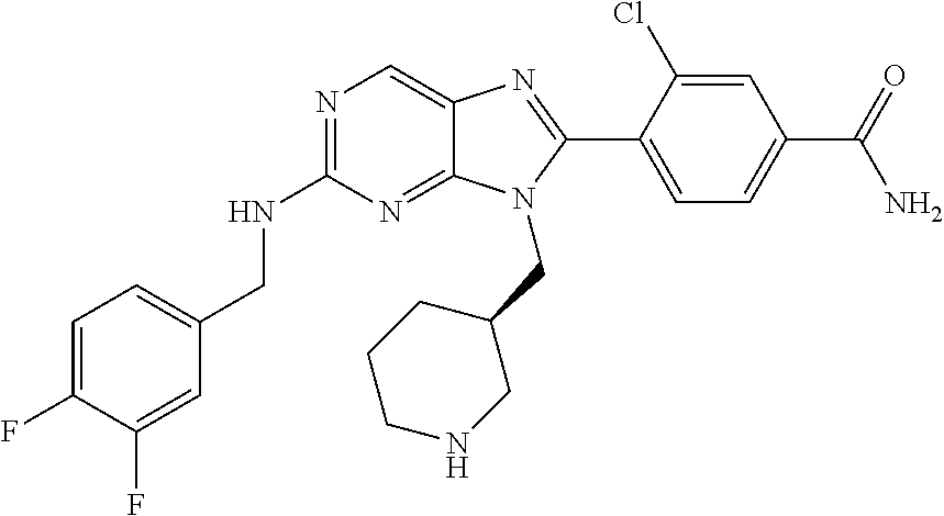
C1=C(F)C(F)=CC(CNC2=NC=C3C(=N2)N(CC2CCCNC2)C(C2=CC=C(C(N)=O)C=C2Cl)=N3)=C1
